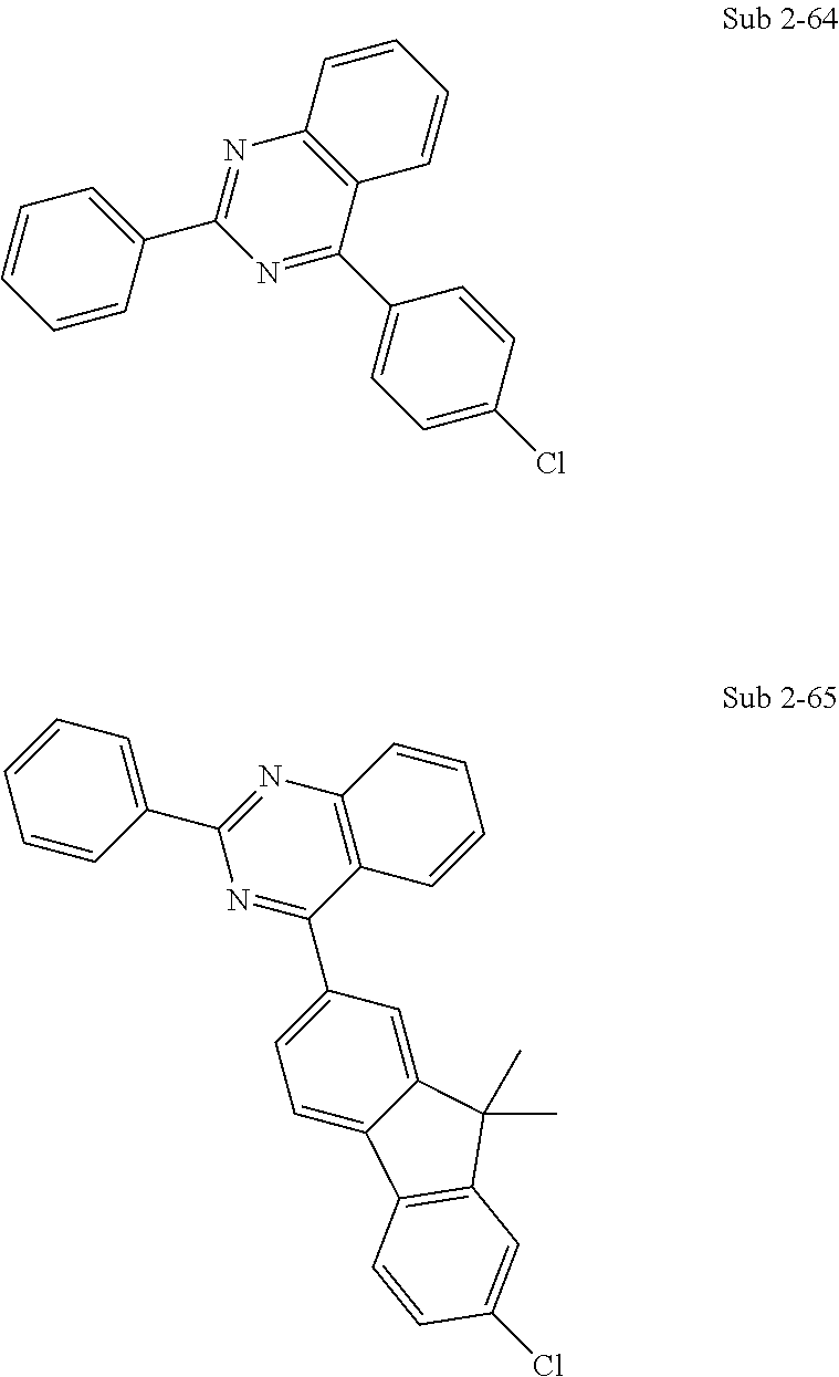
N1=C(C2=CC=CC=C2)N=C(C2=CC=C(Cl)C=C2)C2=C1C=CC=C2.C1=CC(C2=NC3=C(C(C4=CC=C5C(=C4)C(C)(C)C4=C5C=CC(Cl)=C4)=N2)C=CC=C3)=CC=C1
